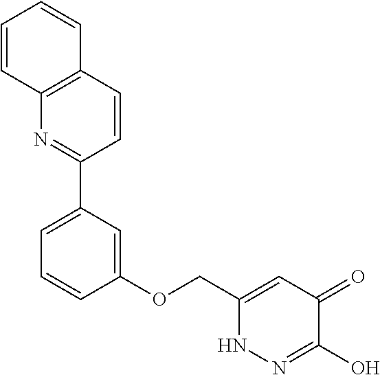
C1(OCC2=CC(=O)C(O)=NN2)=CC(C2=NC3=C(C=C2)C=CC=C3)=CC=C1
